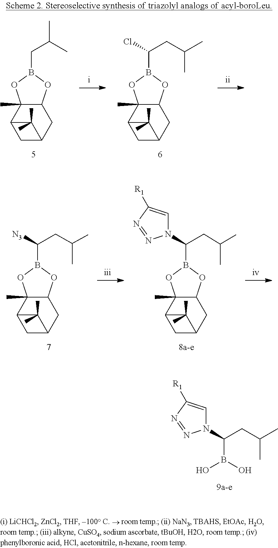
C1C2CC3C(C)(C1C2(C)C)OB(CC(C)C)O3.C1C2CC3C(C)(C1C2(C)C)OB(C(CC(C)C)Cl)O3.C1C2CC3C(C)(C1C2(C)C)OB(C(CC(C)C)[N3])O3.C1C2CC3C(C)(C1C2(C)C)OB(C(CC(C)C)N1C=C([R1])N=N1)O3.B(C(CC(C)C)N1C=C([R1])N=N1)(O)O
